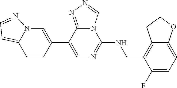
C12=C(CNC3=NC=C(C4=CN5C(=CC=N5)C=C4)C4=NN=CN34)C(F)=CC=C1OCC2
